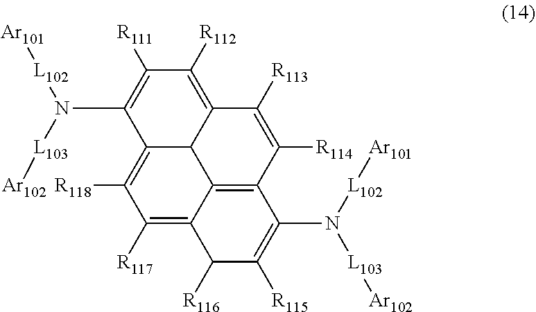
C12=C([R117])C([R118])=C3C4C1=C(C(N([L103][Ar102])[L102][Ar101])=C([R115])C2[R116])C([R114])=C([R113])C4=C([R112])C([R111])=C3N([L102][Ar101])[L103][Ar102]
